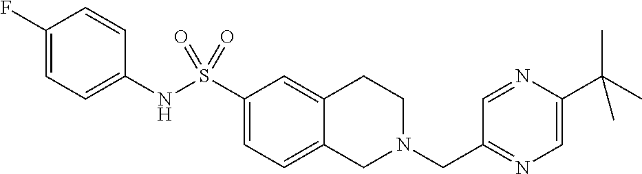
C1(F)=CC=C(NS(C2=CC=C3C(=C2)CCN(CC2=NC=C(C(C)(C)C)N=C2)C3)(=O)=O)C=C1
